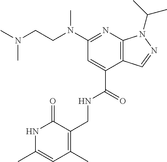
C(CN(C1=NC2=C(C(C(=O)NCC3=C(C)C=C(C)NC3=O)=C1)C=NN2C(C)C)C)N(C)C
